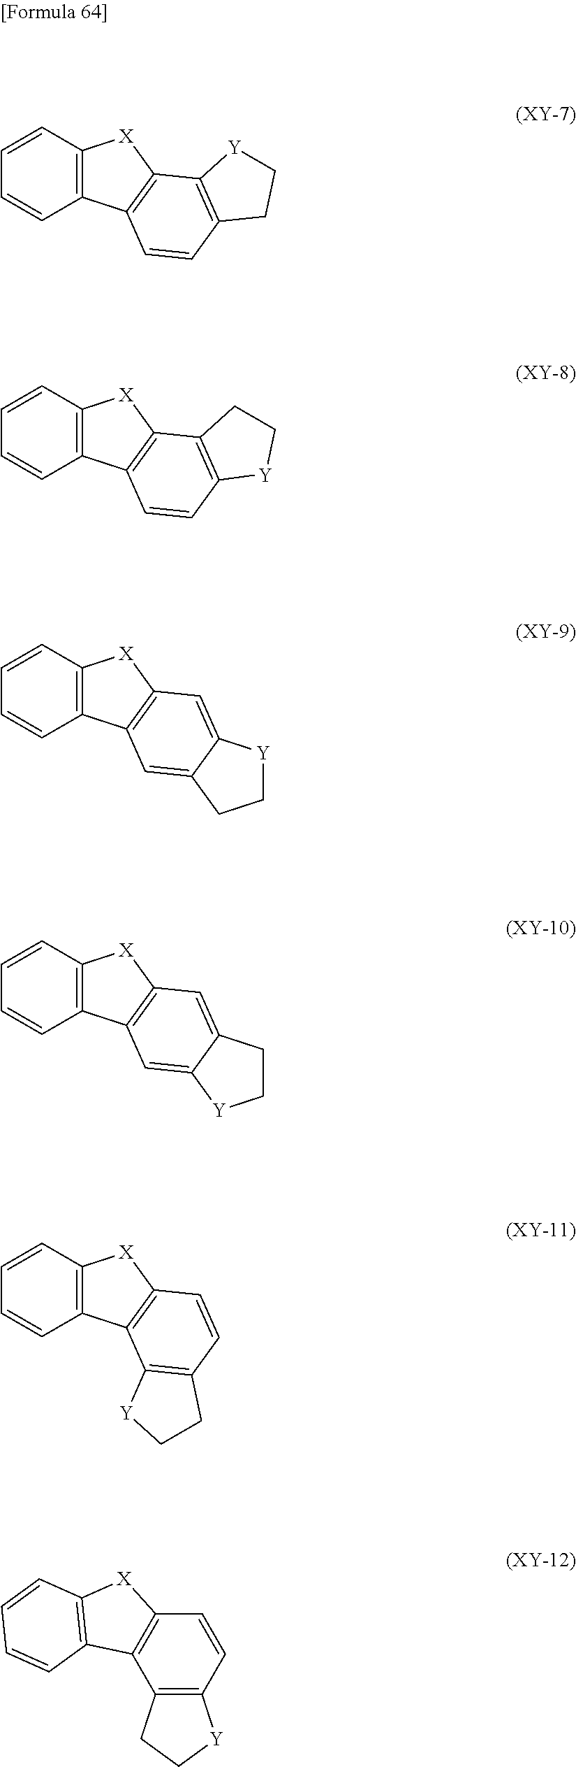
C1=CC2=C(C=C1)C1=C([X]2)C2=C(C=C1)CC[Y]2.C1=CC2=C(C=C1)C1=C([X]2)C2=C(C=C1)[Y]CC2.C1=CC2=C(C=C1)C1=C([X]2)C=C2C(=C1)CC[Y]2.C1=CC2=C(C=C1)C1=C([X]2)C=C2C(=C1)[Y]CC2.C1=CC2=C(C=C1)C1=C([X]2)C=CC2=C1[Y]CC2.C12=C(C=CC3=C1C1=C([X]3)C=CC=C1)[Y]CC2
